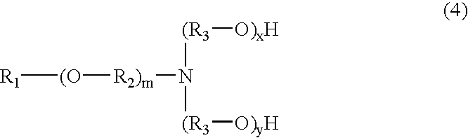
[R1][(O][R2)m]N([(R3][O)xH])[(R3][O)yH]
